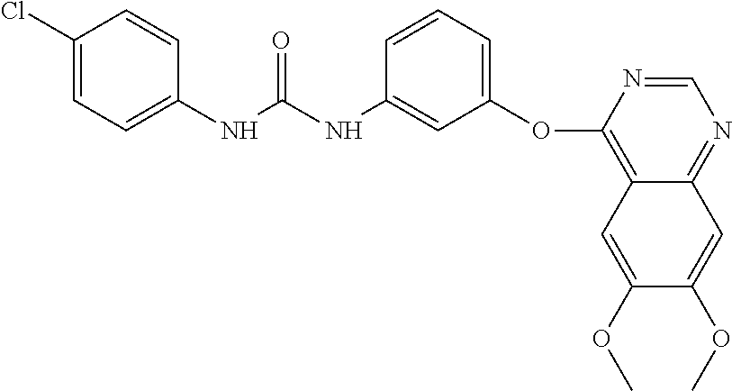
C1(Cl)=CC=C(NC(NC2=CC(OC3=C4C(=NC=N3)C=C(OC)C(OC)=C4)=CC=C2)=O)C=C1
